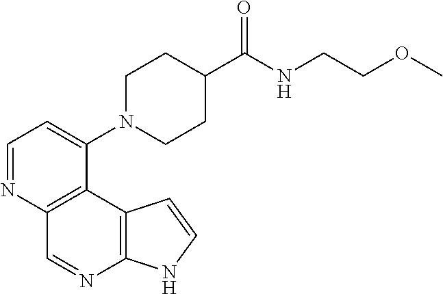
C1=NC2=C(C(N3CCC(C(NCCOC)=O)CC3)=C1)C1=C(N=C2)NC=C1
